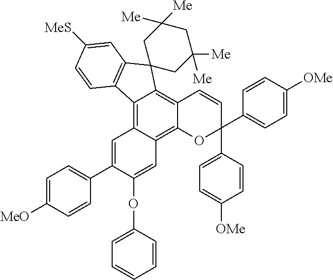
C12=C3C(=C4C(=C1C1(C5=C2C=CC([MeS])=C5)CC([Me])([Me])CC([Me])([Me])C1)C=CC(C1=CC=C([OMe])C=C1)(C1=CC=C([OMe])C=C1)O4)C=C(OC1=CC=CC=C1)C(C1=CC=C([MeO])C=C1)=C3
